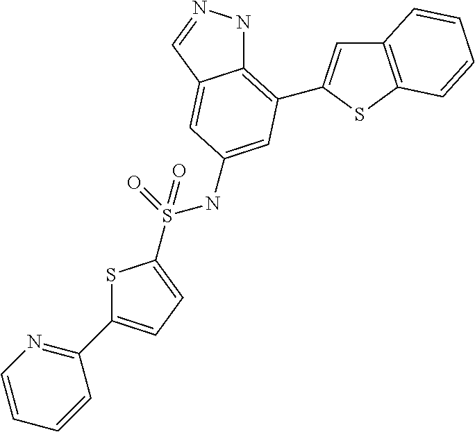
S(=O)(NC1=CC(C2=CC3=C(S2)C=CC=C3)=C2NN=CC2=C1)(=O)C1=CC=C(C2=NC=CC=C2)S1
